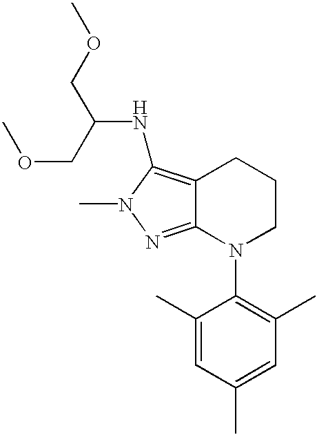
C12=C(NC(COC)COC)N(C)N=C1N(C1=C(C)C=C(C)C=C1C)CCC2
